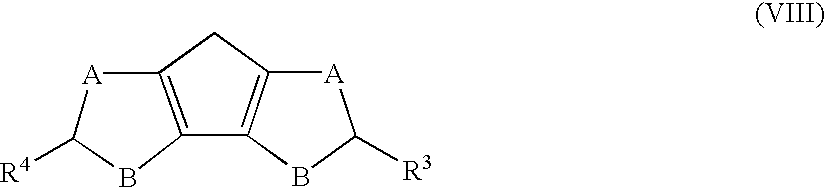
C1C2=C(BC([R4])[A]2)C2=C1[A]C([R3])B2
